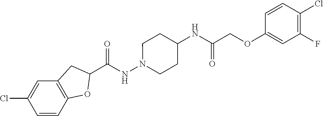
C1(C(NN2CCC(NC(=O)COC3=CC(F)=C(Cl)C=C3)CC2)=O)CC2=C(O1)C=CC(Cl)=C2
